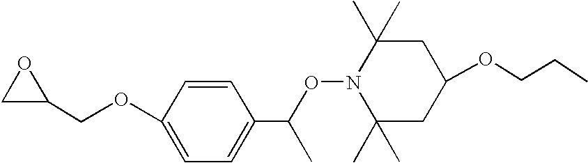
C1C(COC2=CC=C(C(ON3C(C)(C)CC(OCCC)CC3(C)C)C)C=C2)O1
